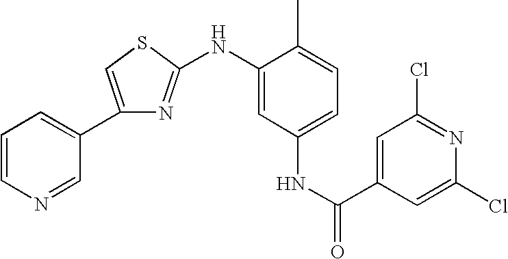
C1=CN=CC(C2=CSC(NC3=CC(NC(C4=CC(Cl)=NC(Cl)=C4)=O)=CC=C3C)=N2)=C1
